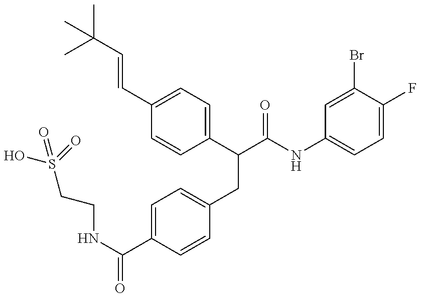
OS(CCNC(=O)C1=CC=C(CC(C(NC2=CC=C(F)C(Br)=C2)=O)C2=CC=C(C=CC(C)(C)C)C=C2)C=C1)(=O)=O
